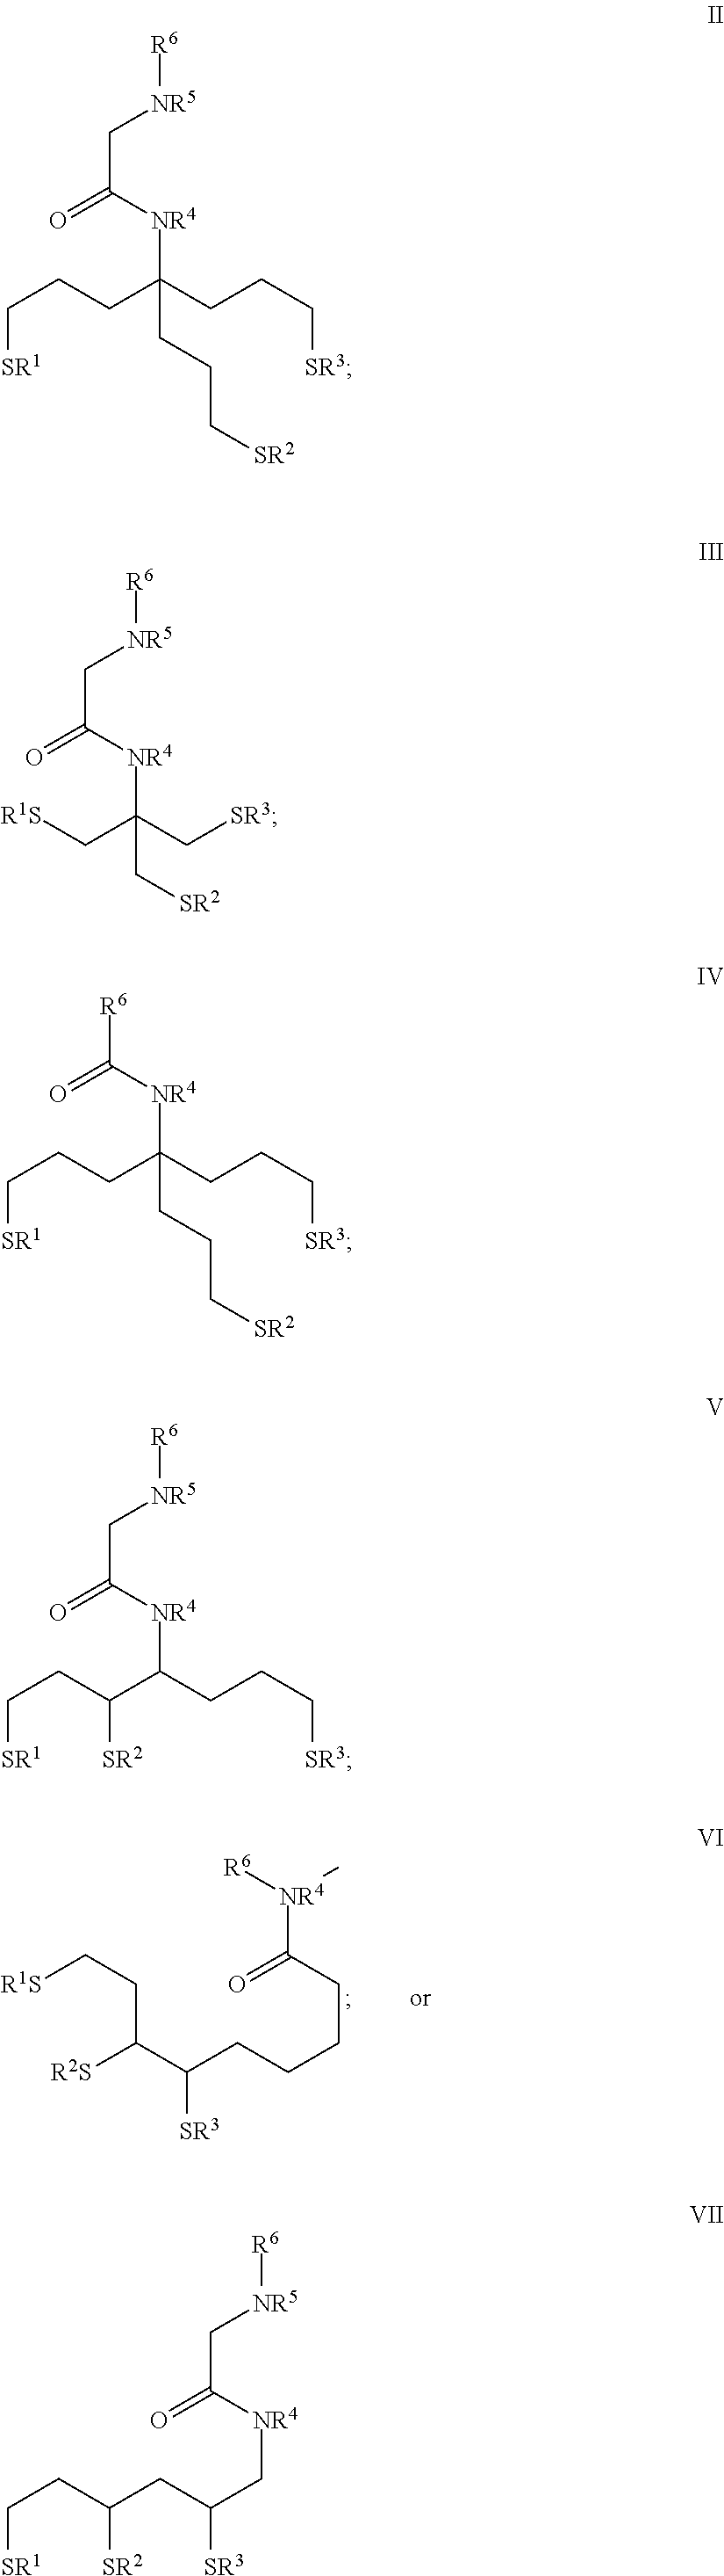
[R1S]CCC([R2S])C(CCCCC([NR4](C)[R6])=O)[SR3].C(CCC(CCC[SR3])(CCC[SR2])[NR4]C(C[NR5][R6])=O)[SR1].[R1S]CC(C[SR3])(C[SR2])[NR4]C(C[NR5][R6])=O.C(CCC(CCC[SR3])(CCC[SR2])[NR4]C([R6])=O)[SR1].C(CC(C(CCC[SR3])[NR4]C(C[NR5][R6])=O)[SR2])[SR1].C(CC(CC(C[NR4]C(C[NR5][R6])=O)[SR3])[SR2])[SR1]
